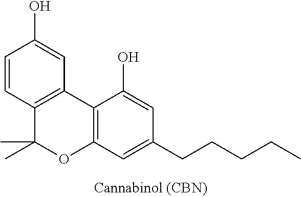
C12=C(C=C(CCCCC)C=C1O)OC(C)(C)C1=C2C=C(O)C=C1
